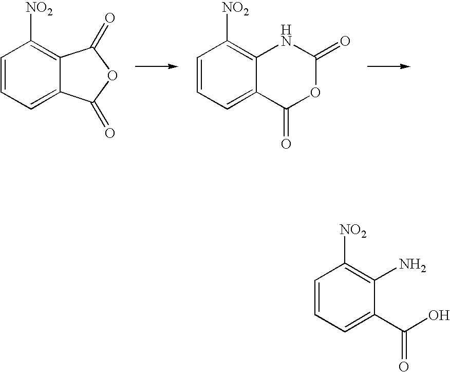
C1=CC=C2C(=C1[NO2])C(=O)OC2=O.C1=CC=C2C(=C1[NO2])NC(=O)OC2=O.C1=CC=C(C(O)=O)C(N)=C1[NO2]
